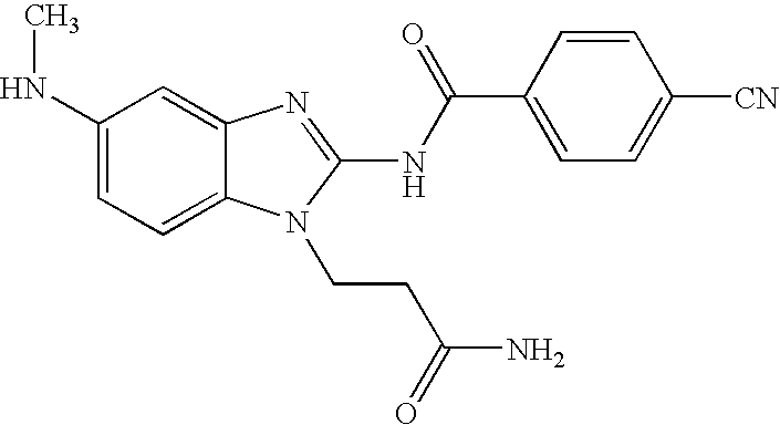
C1(NC)=CC=C2C(=C1)N=C(NC(C1=CC=C([CN])C=C1)=O)N2CCC(N)=O
